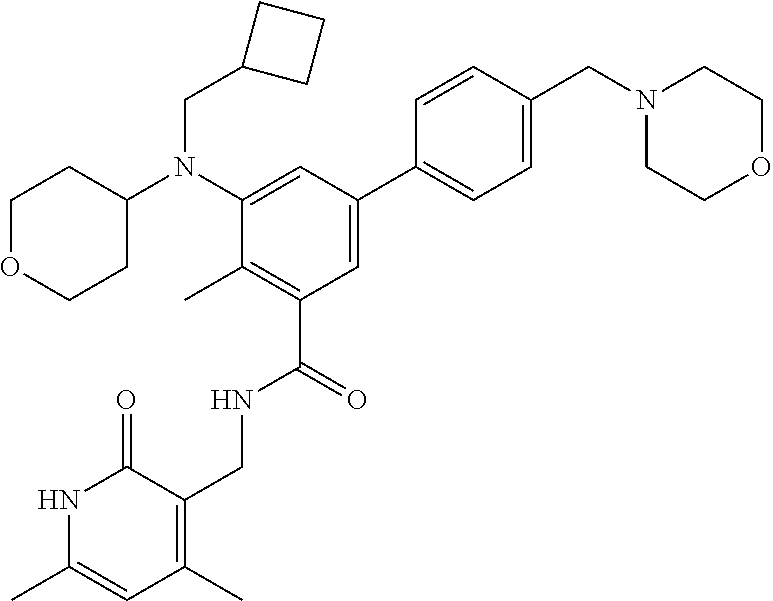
N1C(C)=CC(C)=C(CNC(C2=C(C)C(N(C3CCOCC3)CC3CCC3)=CC(C3=CC=C(CN4CCOCC4)C=C3)=C2)=O)C1=O
